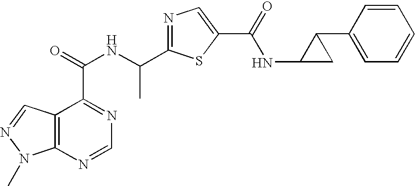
C12=C(N=CN=C1C(=O)NC(C1=NC=C(C(=O)NC3CC3C3=CC=CC=C3)S1)C)N(C)N=C2
